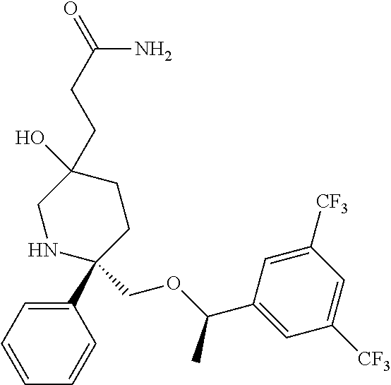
C1=CC=CC(C2(COC(C3=CC([CF3])=CC([CF3])=C3)C)NCC(O)(CCC(=O)N)CC2)=C1
